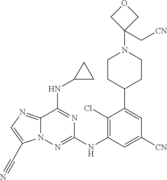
C12=NC=C(C#N)N1N=C(NC1=C(Cl)C(C3CCN(C4(C[CN])COC4)CC3)=CC([CN])=C1)N=C2NC1CC1
